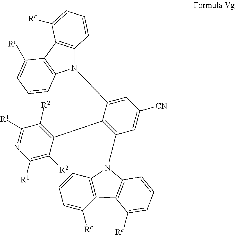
N1(C2=CC([CN])=CC(N3C4=C(C([Rc])=CC=C4)C4=C3C=CC=C4[Rc])=C2C2=C([R2])C([R1])=NC([R1])=C2[R2])C2=C(C3=C1C=CC=C3[Rc])C([Rc])=CC=C2
